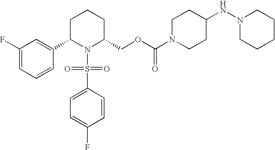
C1(F)=CC=CC(C2N(S(C3=CC=C(F)C=C3)(=O)=O)C(COC(N3CCC(NN4CCCCC4)CC3)=O)CCC2)=C1
